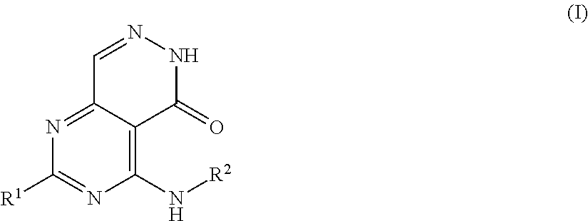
C1=NNC(=O)C2=C(N[R2])N=C([R1])N=C12
